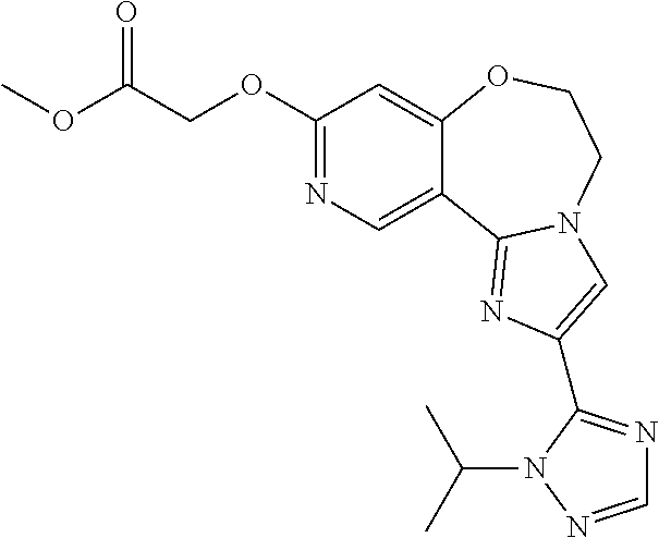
C12=CN=C(OCC(OC)=O)C=C1OCCN1C2=NC(C2=NC=NN2C(C)C)=C1
